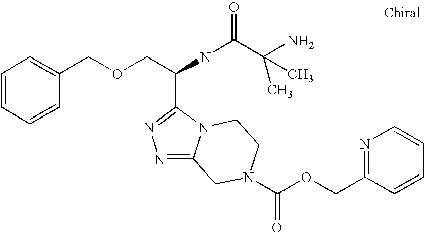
C1=CC=CC(COCC(NC(=O)C(C)(N)C)C2=NN=C3N2CCN(C(=O)OCC2=NC=CC=C2)C3)=C1
